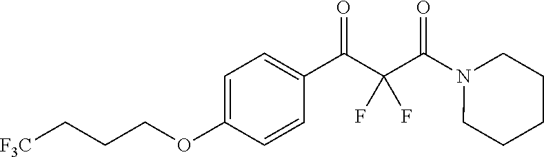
C1=C(OCCC[F3C])C=CC(C(C(C(N2CCCCC2)=O)(F)F)=O)=C1
